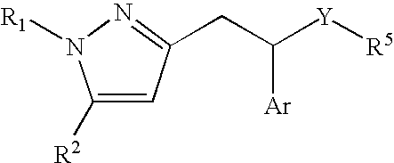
[R1]N1C([R2])=CC(CC([Y][R5])[Ar])=N1
